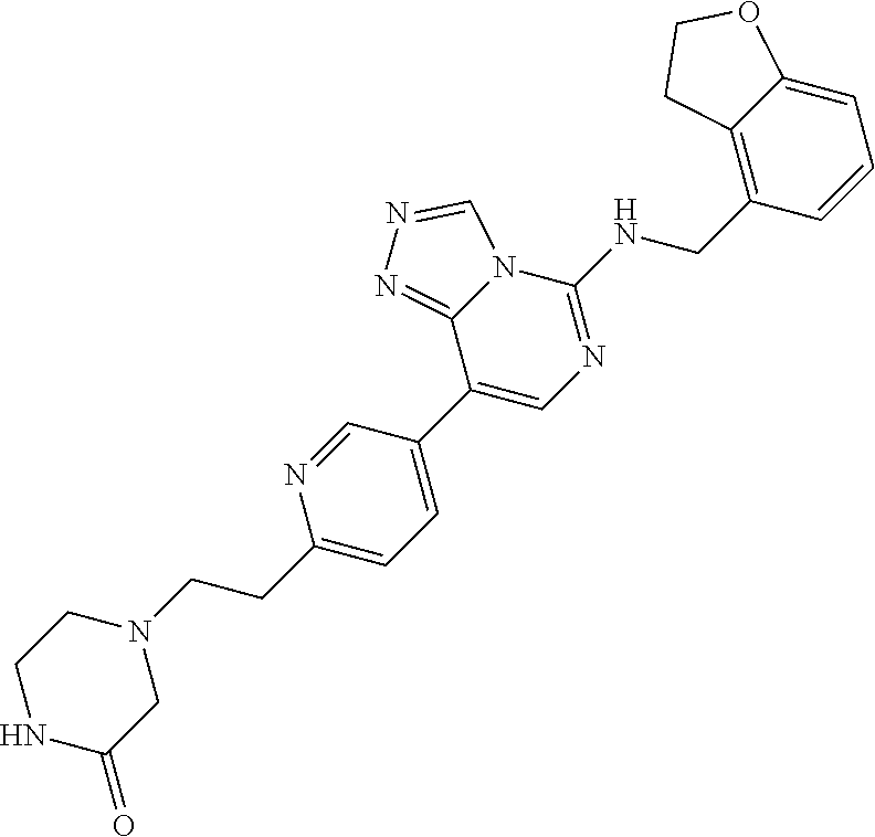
C1(CCN2CCNC(=O)C2)=CC=C(C2=CN=C(NCC3=C4C(=CC=C3)OCC4)N3C2=NN=C3)C=N1
